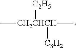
[CH2CHCH](C)(C)([C2H5])[C3H2]
